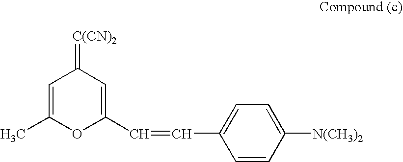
C1=C(C)OC(C=CC2=CC=C([N(CH3)2])C=C2)=CC1=[C(CN)2]
